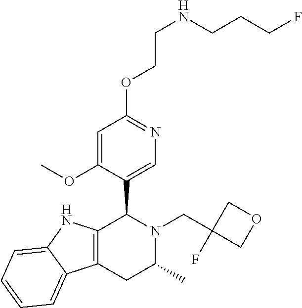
C12=C(CC(C)N(CC3(F)COC3)C1C1=CN=C(OCCNCCCF)C=C1OC)C1=CC=CC=C1N2
